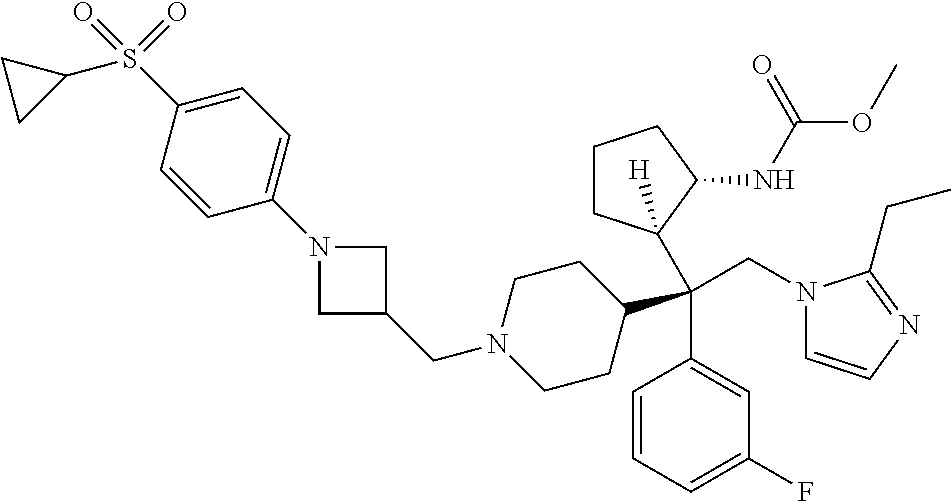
C1=CC=C(F)C=C1C(CN1C=CN=C1CC)(C1([H])CCCC1NC(OC)=O)C1CCN(CC2CN(C3=CC=C(S(=O)(=O)C4CC4)C=C3)C2)CC1
